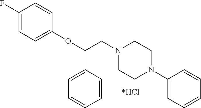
C1(F)=CC=C(OC(CN2CCN(C3=CC=CC=C3)CC2)C2=CC=CC=C2)C=C1
